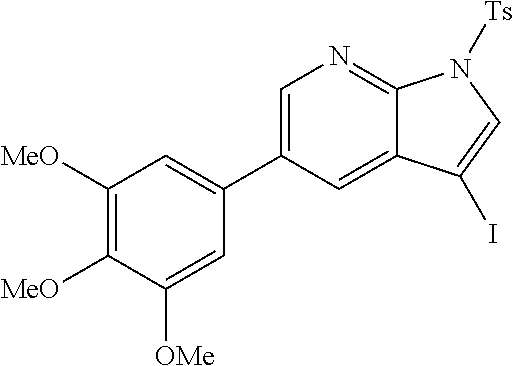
C1=C(C2=CC([MeO])=C([MeO])C([OMe])=C2)C=C2C(=N1)N([Ts])C=C2I
